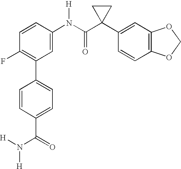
C1(N(C(C2(C3=CC4=C(C=C3)OCO4)CC2)=O)[H])=CC(C2=CC=C(C(N([H])[H])=O)C=C2)=C(F)C=C1
